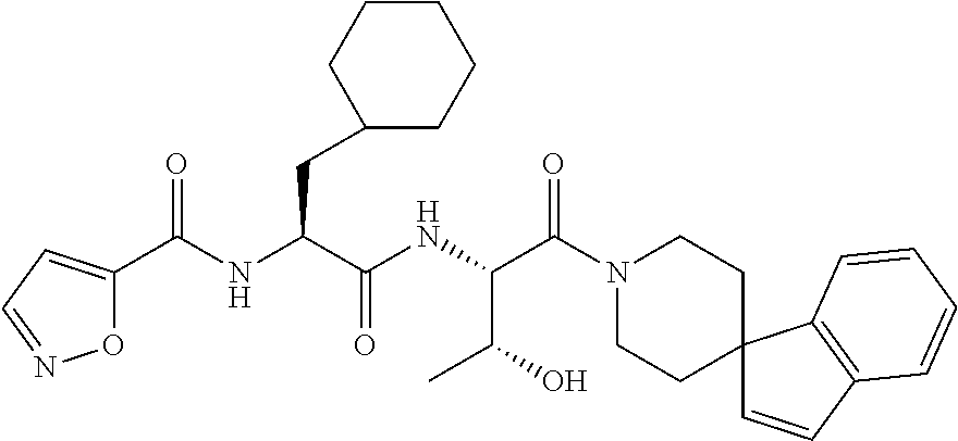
N(C(C(NC(C(N1CCC2(CC1)C=CC1=C2C=CC=C1)=O)C(O)C)=O)CC1CCCCC1)C(C1=CC=NO1)=O
